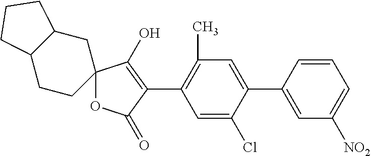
C12(OC(=O)C(C3=C(C)C=C(C4=CC([NO2])=CC=C4)C(Cl)=C3)=C1O)CC1C(CC2)CCC1
